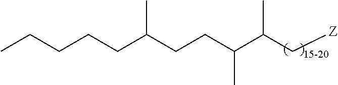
C(CCC(CCC(C(C[Z])C)C)C)CC
